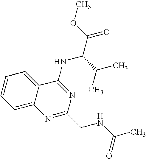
C12=CC=CC=C1C(NC(C(=O)OC)C(C)C)=NC(CNC(=O)C)=N2
